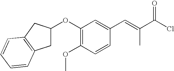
C1(OC2CC3=C(C2)C=CC=C3)=C(OC)C=CC(C=C(C)C(=O)Cl)=C1
